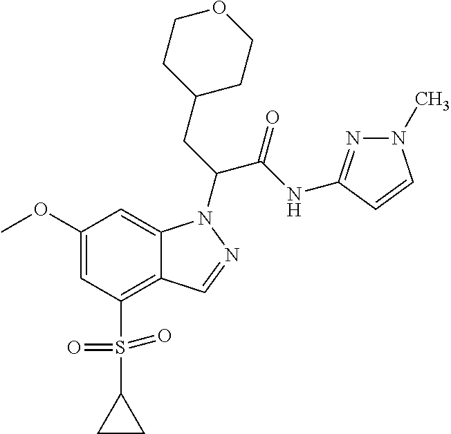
C12=C(S(C3CC3)(=O)=O)C=C(OC)C=C1N(C(CC1CCOCC1)C(NC1=NN(C)C=C1)=O)N=C2
